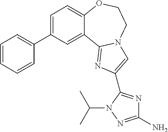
C1=C(C2=CC=CC=C2)C=C2C(=C1)OCCN1C2=NC(C2=NC(N)=NN2C(C)C)=C1
